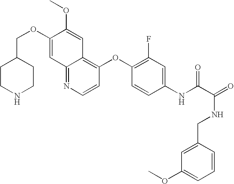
C12=NC=CC(OC3=C(F)C=C(NC(C(=O)NCC4=CC(OC)=CC=C4)=O)C=C3)=C1C=C(OC)C(OCC1CCNCC1)=C2
